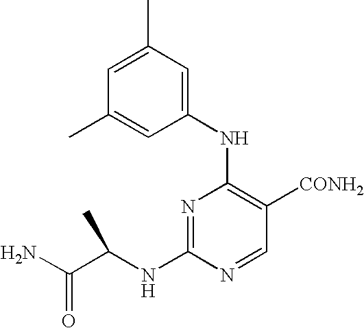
N1=C(NC(C(N)=O)C)N=CC([CONH2])=C1NC1=CC(C)=CC(C)=C1
